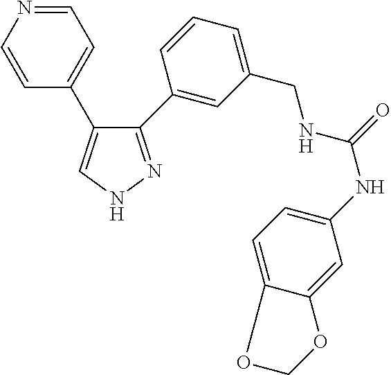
C1(C2=CC(CNC(=O)NC3=CC=C4C(=C3)OCO4)=CC=C2)=NNC=C1C1=CC=NC=C1
